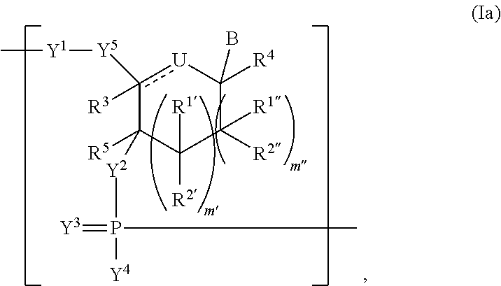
c1([R3])([Y5][Y1]C)[U]C(B)([R4])C([R1])([R2])C([R1])([R2])C1([R5])[Y2]P(=[Y3])(C)[Y4]
